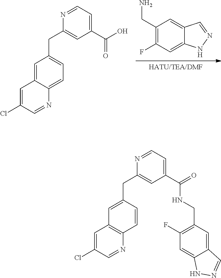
C1=C2C(=CC=C1CC1=CC(C(=O)O)=CC=N1)N=CC(Cl)=C2.[HATU/TEA/DMF].C1(CN)=C(F)C=C2C(=C1)C=NN2.C12=C(N=CC(Cl)=C1)C=CC(CC1=CC(C(=O)NCC3=C(F)C=C4C(=C3)C=NN4)=CC=N1)=C2
